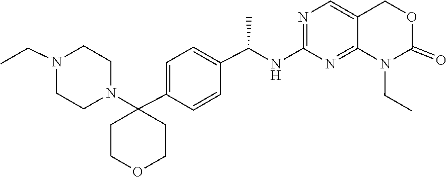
N1(CC)CCN(C2(C3=CC=C(C(NC4=NC=C5C(=N4)N(CC)C(=O)OC5)C)C=C3)CCOCC2)CC1
